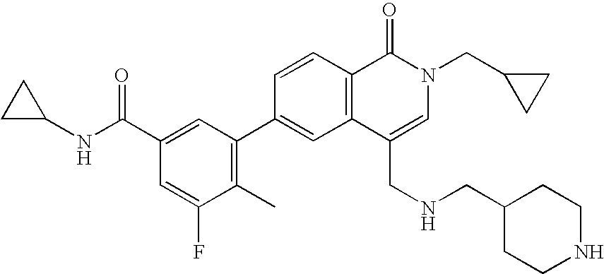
C1C(NC(C2=CC(C3=CC4=C(C=C3)C(=O)N(CC3CC3)C=C4CNCC3CCNCC3)=C(C)C(F)=C2)=O)C1
